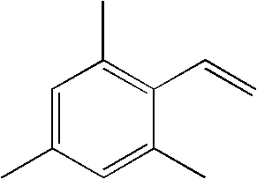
C1=C(C)C=C(C)C(C=C)=C1C
